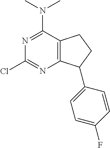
N1=C(N(C)C)C2=C(N=C1Cl)C(C1=CC=C(F)C=C1)CC2
